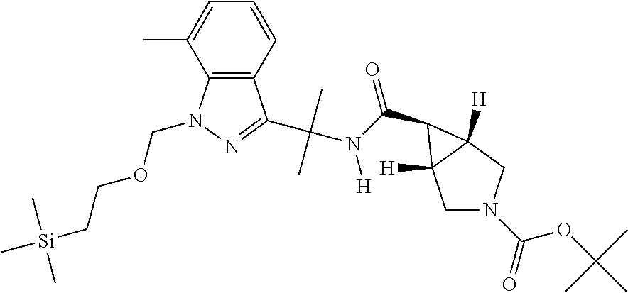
C12=C(C=CC=C1C)C(C(N(C(=O)C1C3([H])CN(C(=O)OC(C)(C)C)CC31[H])[H])(C)C)=NN2COCC[Si](C)(C)C
